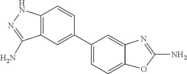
C1=C(C2=CC3=C(C=C2)NN=C3N)C=C2C(=C1)OC(N)=N2
